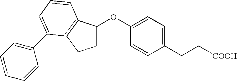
C1(CC[COOH])=CC=C(OC2CCC3=C2C=CC=C3C2=CC=CC=C2)C=C1
